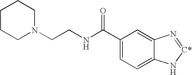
C1(C(NCCN2CCCCC2)=O)=CC=C2C(=C1)N=[C*]N2
